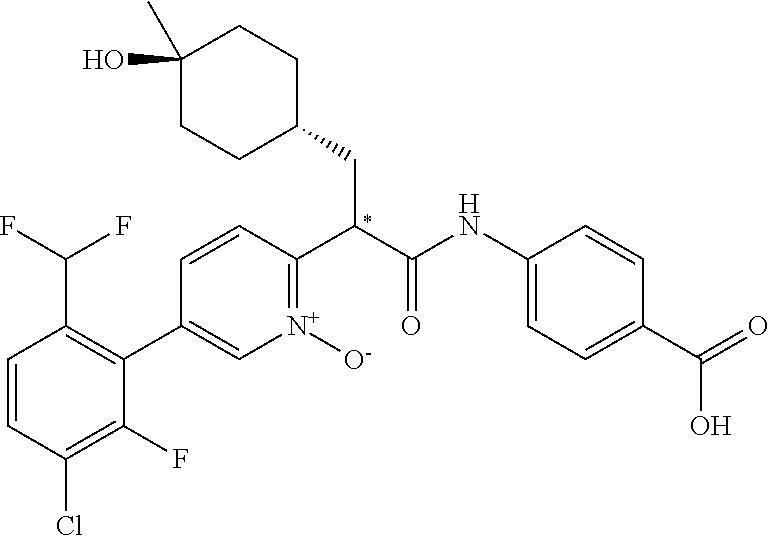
C1=CC(Cl)=C(F)C(C2=C[N+]([O-])=C(C(CC3CCC(O)(C)CC3)C(=O)NC3=CC=C(C(O)=O)C=C3)C=C2)=C1C(F)F
